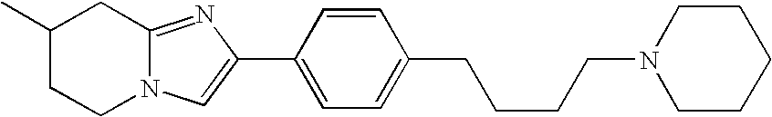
N12C(=NC(C3=CC=C(CCCCN4CCCCC4)C=C3)=C1)CC(C)CC2
